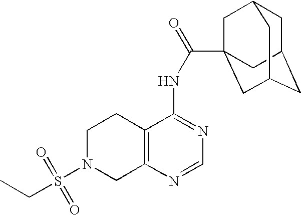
C1N(S(=O)(=O)CC)CC2=C(C1)C(NC(=O)C13CC4CC(CC(C1)C4)C3)=NC=N2
